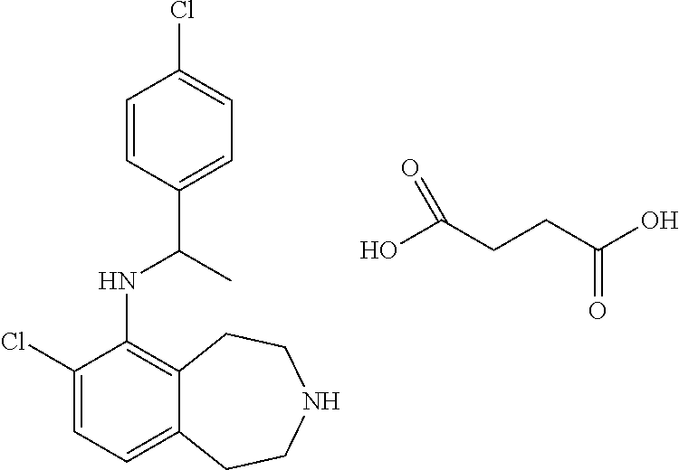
C1(Cl)=CC=C2C(=C1NC(C1=CC=C(Cl)C=C1)C)CCNCC2.OC(CCC(O)=O)=O
